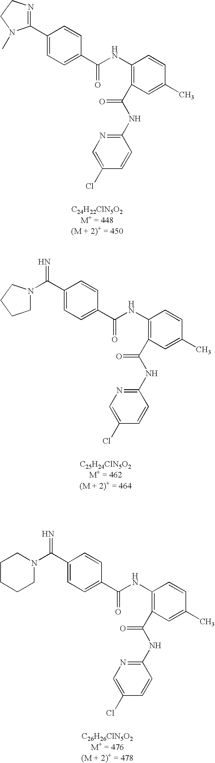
C1(C2=CC=C(C(=O)NC3=C(C(NC4=NC=C(Cl)C=C4)=O)C=C(C)C=C3)C=C2)=NCCN1C.C(=N)(C1=CC=C(C(=O)NC2=C(C(NC3=NC=C(Cl)C=C3)=O)C=C(C)C=C2)C=C1)N1CCCC1.C(=N)(C1=CC=C(C(=O)NC2=C(C(NC3=NC=C(Cl)C=C3)=O)C=C(C)C=C2)C=C1)N1CCCCC1
